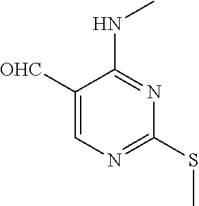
C1=C([OHC])C(NC)=NC(SC)=N1
